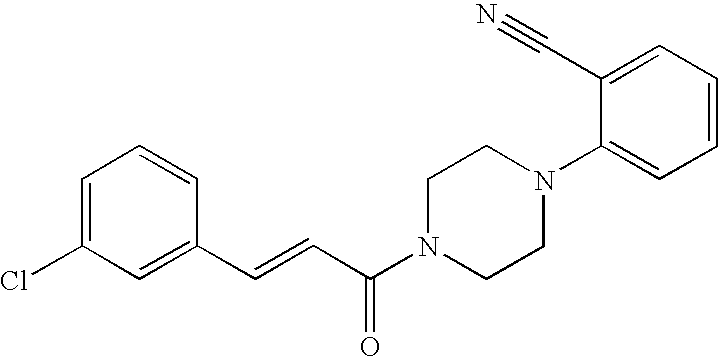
C1=C(Cl)C=C(C=CC(N2CCN(C3=CC=CC=C3C#N)CC2)=O)C=C1
